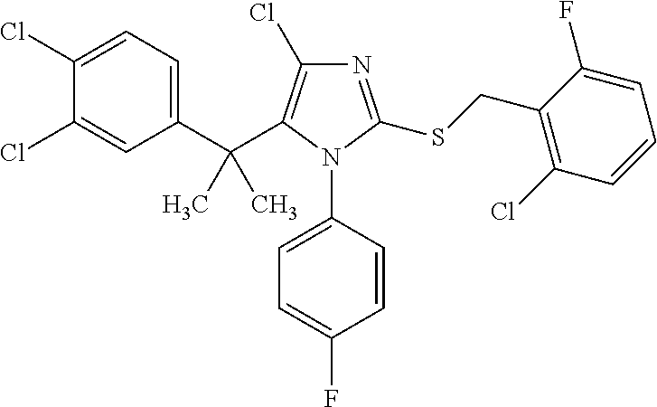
C1(C(C2=C(Cl)N=C(SCC3=C(Cl)C=CC=C3F)N2C2=CC=C(F)C=C2)(C)C)=CC=C(Cl)C(Cl)=C1
